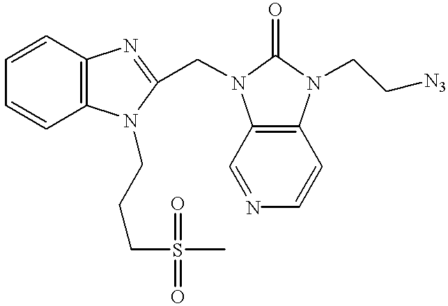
C1=CC2=C(C=C1)N(CCCS(C)(=O)=O)C(CN1C3=C(N(CC[N3])C1=O)C=CN=C3)=N2
